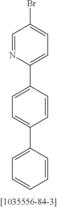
C1=CC(C2=CC=C(Br)C=N2)=CC=C1C1=CC=CC=C1
